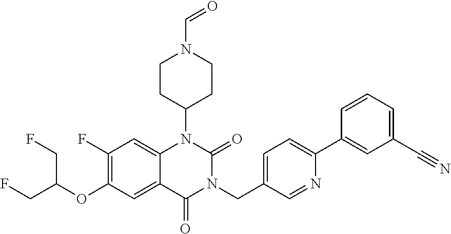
C1(F)=C(OC(CF)CF)C=C2C(=C1)N(C1CCN(C=O)CC1)C(=O)N(CC1=CC=C(C3=CC(C#N)=CC=C3)N=C1)C2=O
